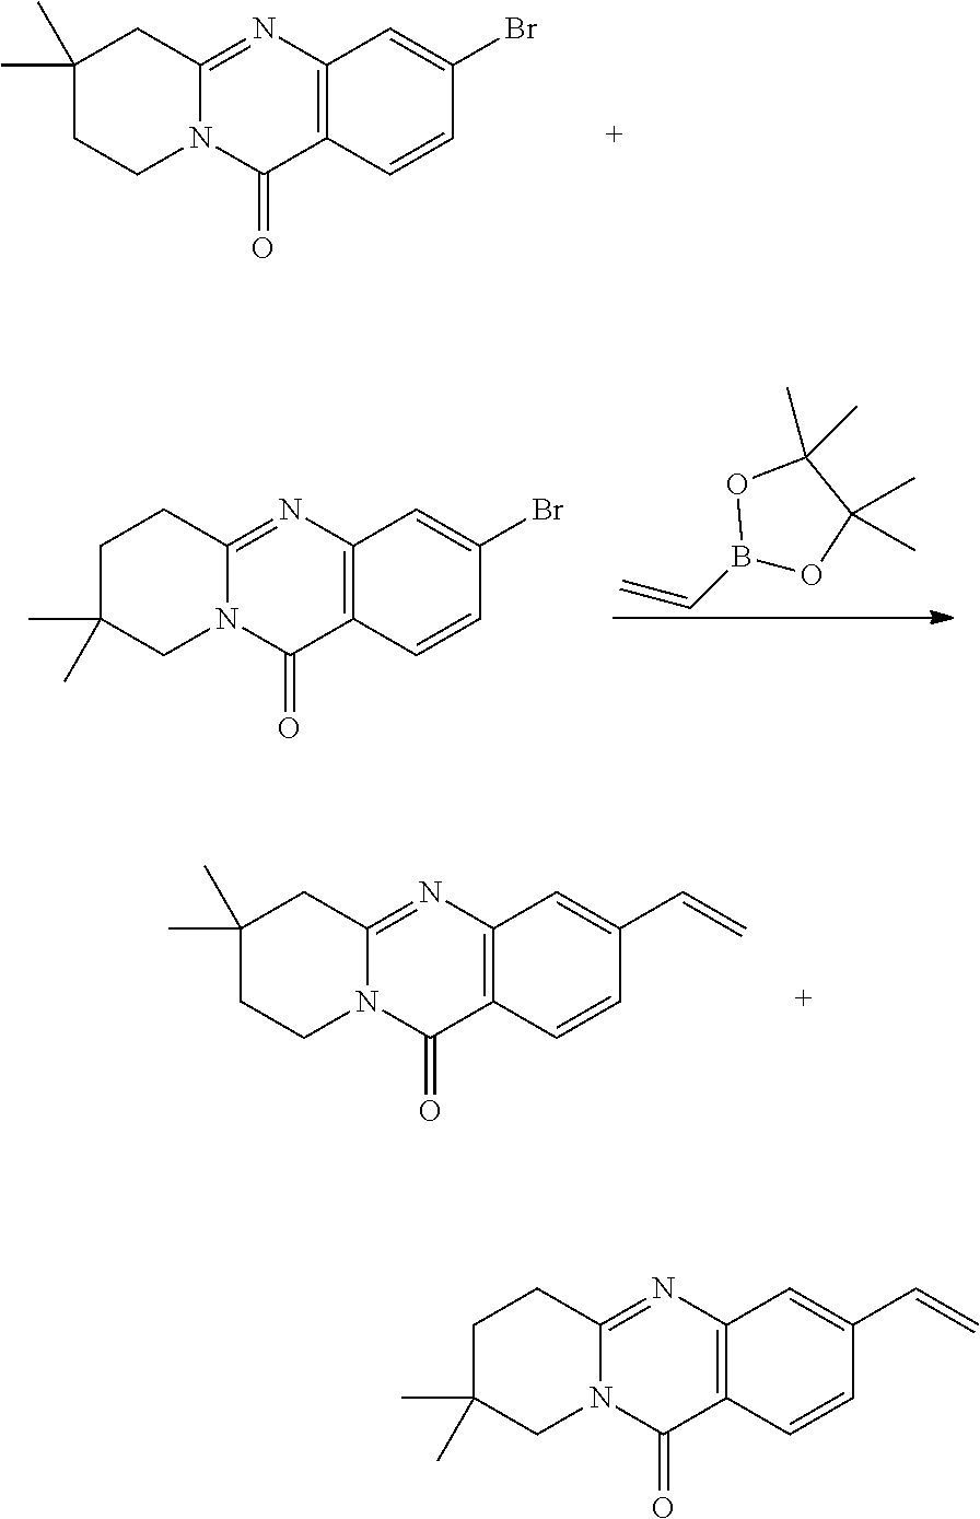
C12=NC3=C(C(=O)N1CCC(C)(C)C2)C=CC(Br)=C3.C12=NC3=C(C(=O)N1CC(C)(C)CC2)C=CC(Br)=C3.B1(C=C)OC(C)(C)C(C)(C)O1.C12=NC3=C(C(=O)N1CCC(C)(C)C2)C=CC(C=C)=C3.C12=NC3=C(C(=O)N1CC(C)(C)CC2)C=CC(C=C)=C3
